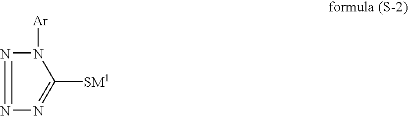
N1=NN([Ar])C([SM1])=N1
